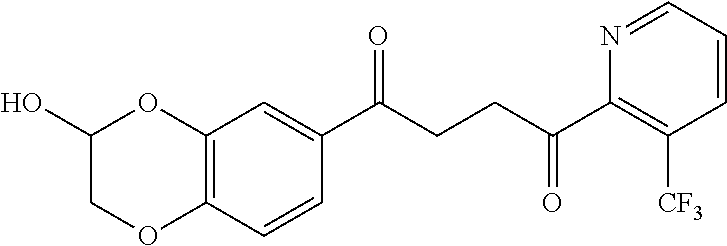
C1(C(CCC(C2=C([CF3])C=CC=N2)=O)=O)=CC2=C(C=C1)OCC(O)O2
